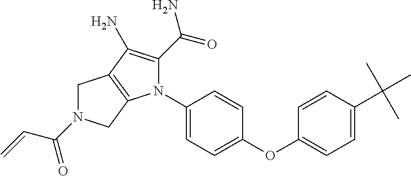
C1=CC(C(C)(C)C)=CC=C1OC1=CC=C(N2C(C(=O)N)=C(N)C3=C2CN(C(=O)C=C)C3)C=C1
